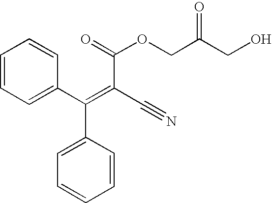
C1=CC=C(C(=C(C#N)C(=O)OCC(CO)=O)C2=CC=CC=C2)C=C1
